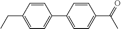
CCC1=CC=C(C2=CC=C(C(=O)C)C=C2)C=C1
